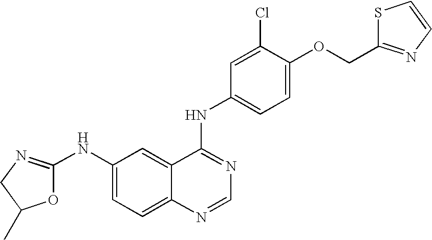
O1C(NC2=CC=C3C(=C2)C(NC2=CC=C(OCC4=NC=CS4)C(Cl)=C2)=NC=N3)=NCC1C
